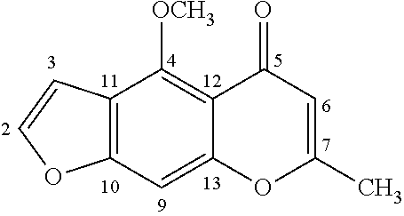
C12=C([OCH3])C3=C(C=C1OC(C)=CC2=O)OC=C3
